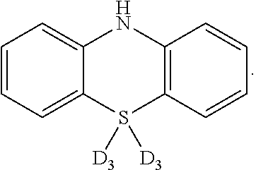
C1=CC=C2C(=C1)NC1=C(S2([D3])[D3])C=CC=C1
